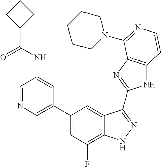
C1=C(C2=CC(F)=C3C(=C2)C(C2=NC4=C(N2)C=CN=C4N2CCCCC2)=NN3)C=C(NC(C2CCC2)=O)C=N1
